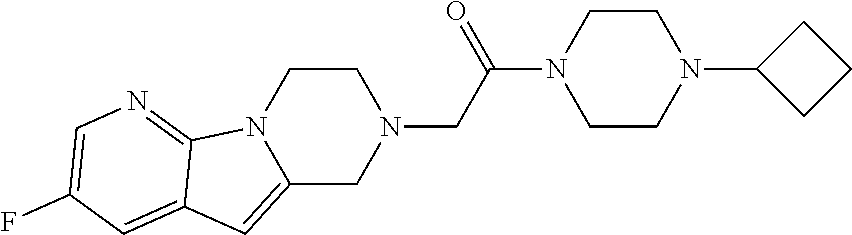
C1CN2C(=CC3=CC(F)=CN=C23)CN1CC(N1CCN(C2CCC2)CC1)=O
